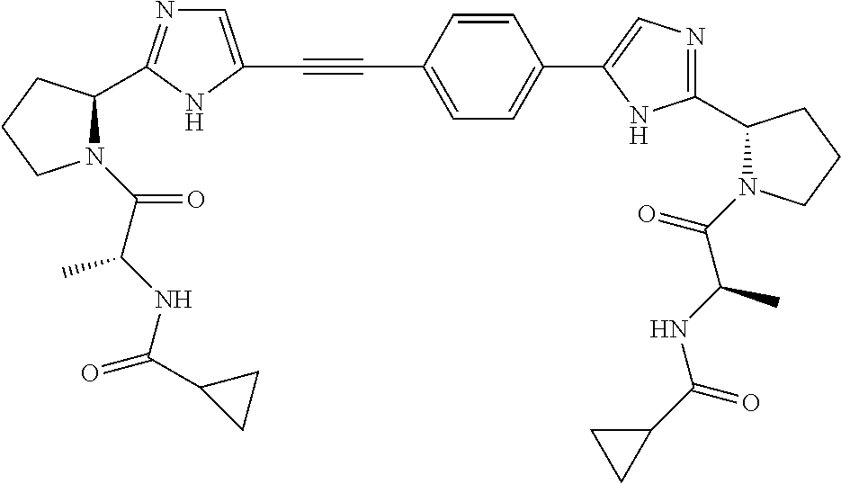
C(#CC1=CC=C(C2=CN=C(C3N(C(=O)C(NC(C4CC4)=O)C)CCC3)N2)C=C1)C1=CN=C(C2N(C(C(NC(=O)C3CC3)C)=O)CCC2)N1
